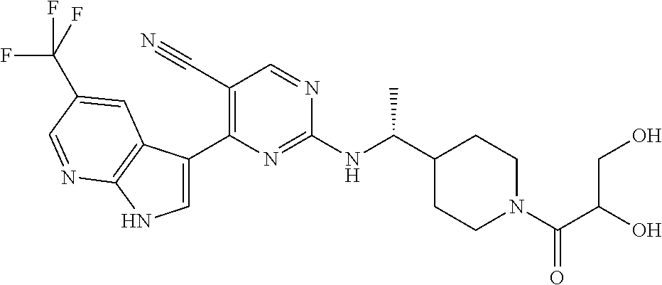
C1(C#N)=C(C2=CNC3=C2C=C(C(F)(F)F)C=N3)N=C(NC(C2CCN(C(C(O)CO)=O)CC2)C)N=C1
